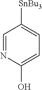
C1=NC(O)=CC=C1[SnBu3]
